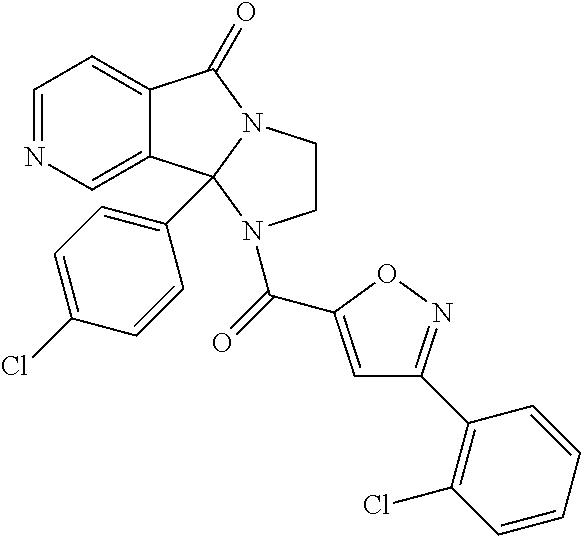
C1=NC=C2C(=C1)C(=O)N1CCN(C(=O)C3=CC(C4=C(Cl)C=CC=C4)=NO3)C21C1=CC=C(Cl)C=C1
